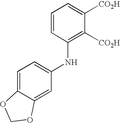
C1=CC(NC2=CC=C3C(=C2)OCO3)=C([CO2H])C([CO2H])=C1
